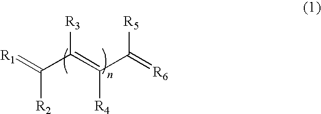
[R3]C(=C(C(=[R6])[R5])[R4])C(=[R1])[R2]
